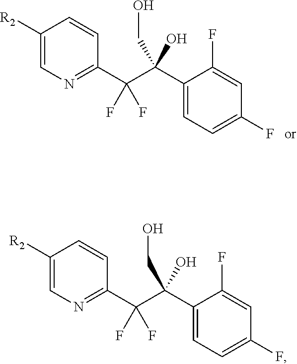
C1([R2])=CN=C(C(C(C2=CC=C(F)C=C2F)(CO)O)(F)F)C=C1.C1([R2])=CN=C(C(C(C2=CC=C(F)C=C2F)(CO)O)(F)F)C=C1
